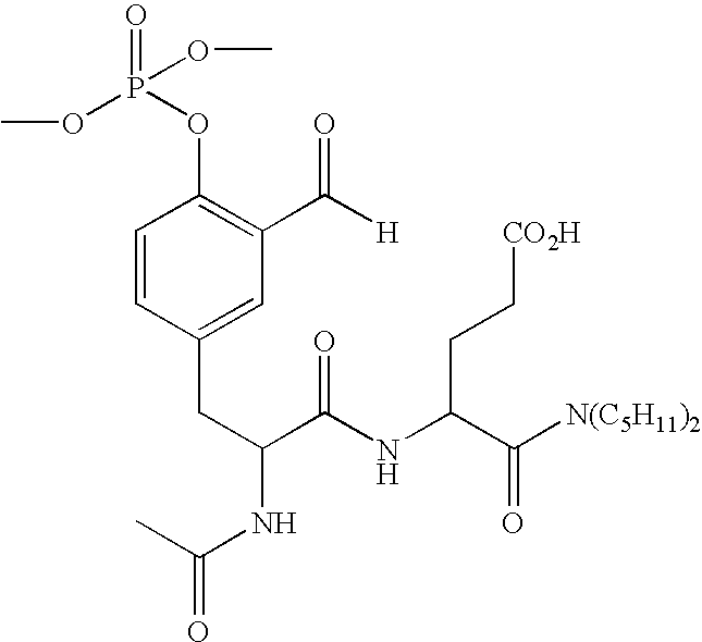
C1=CC(CC(C(NC(C([N(C5H11)2])=O)CC[CO2H])=O)NC(=O)C)=CC(C([H])=O)=C1OP(=O)(OC)OC
